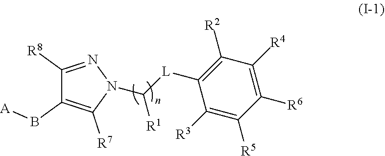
C1([R8])=NN(C([L]C2=C([R2])C([R4])=C([R6])C([R5])=C2[R3])[R1])C([R7])=C1B[A]
